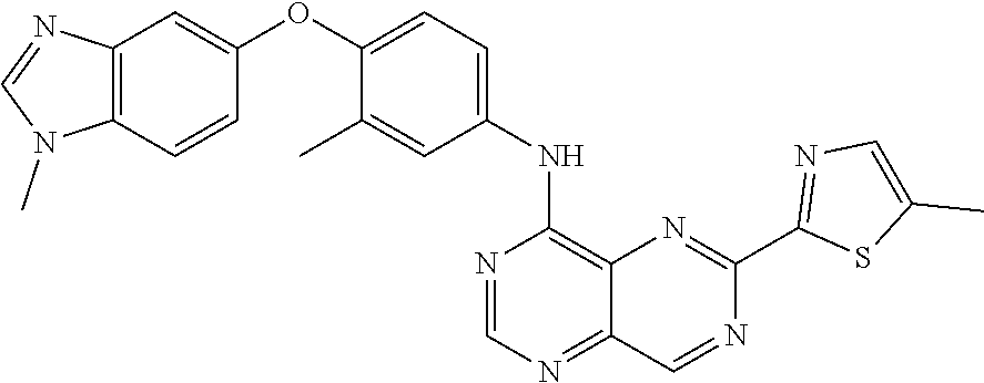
C12=C(C=CC(OC3=CC=C(NC4=C5C(=NC=N4)C=NC(C4=NC=C(C)S4)=N5)C=C3C)=C1)N(C)C=N2
